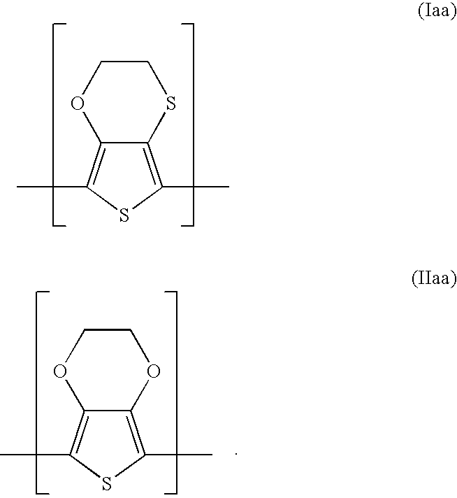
C12=C(C)SC(C)=C1SCCO2.C12=C(C)SC(C)=C1OCCO2
